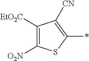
C1([EtO2C])=C([O2N])SC(*)=C1[CN]
